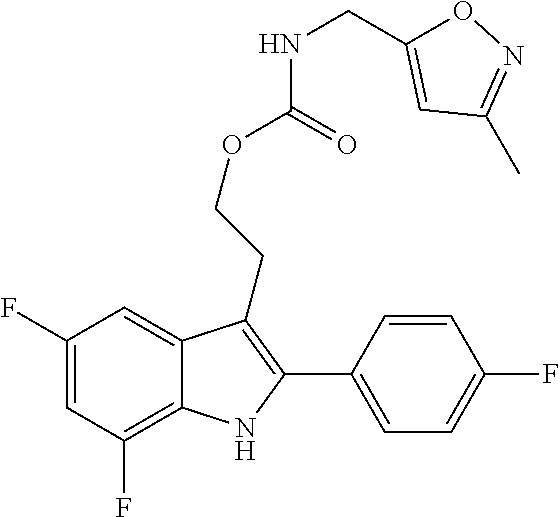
C1(F)=C2C(=CC(F)=C1)C(CCOC(=O)NCC1=CC(C)=NO1)=C(C1=CC=C(F)C=C1)N2
